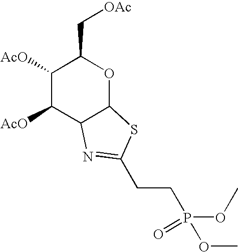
C1([AcO])C([AcO])C2C(OC1C[OAc])SC(CCP(OC)(OC)=O)=N2
